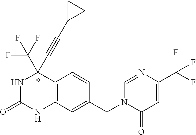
N1C(=O)NC2=C(C1(C#CC1CC1)C(F)(F)F)C=CC(CN1C(=O)C=C(C(F)(F)F)N=C1)=C2
